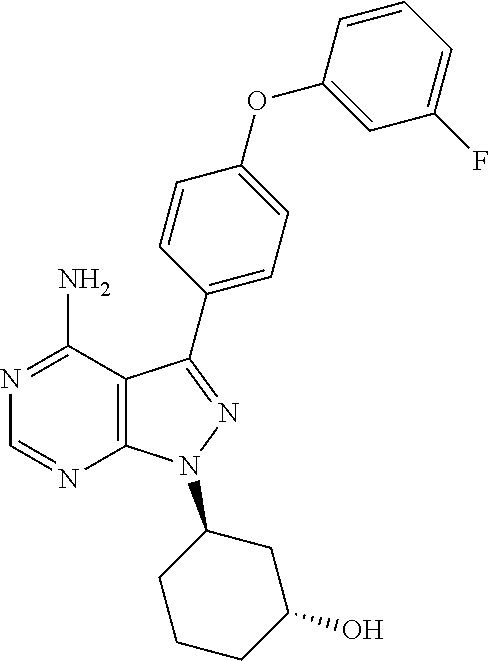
C12=C(N(C3CCCC(O)C3)N=C1C1=CC=C(OC3=CC(F)=CC=C3)C=C1)N=CN=C2N
